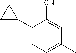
C1(C2CC2)=CC=C(C)C=C1[CN]
